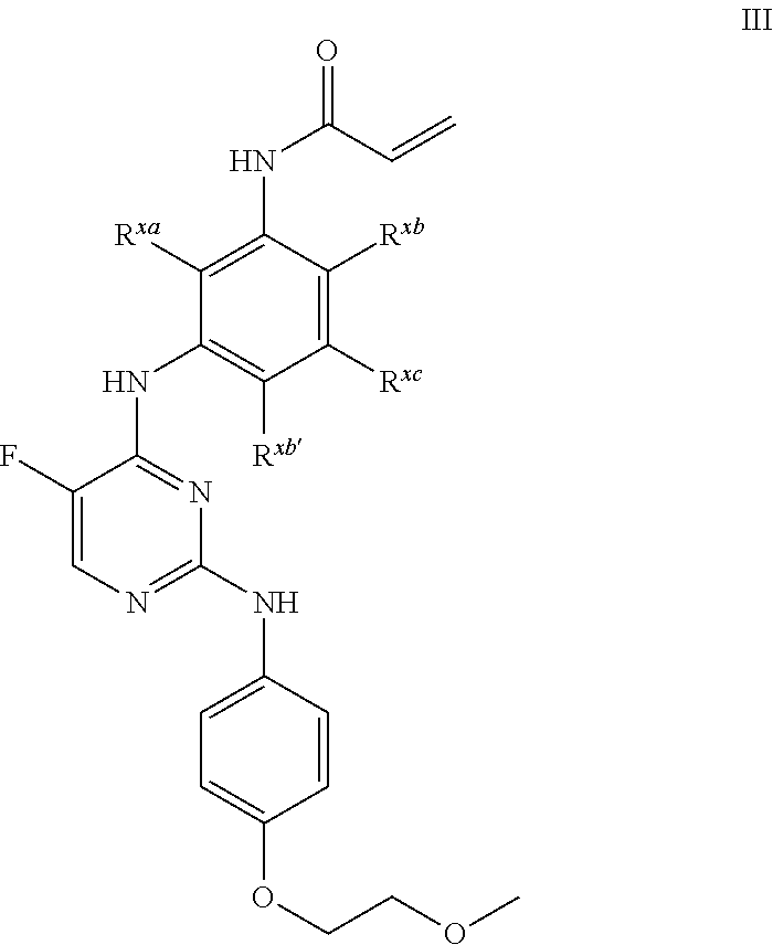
C1(F)=CN=C(NC2=CC=C(OCCOC)C=C2)N=C1NC1=C([Rxb])C([Rxc])=C([Rxb])C(NC(=O)C=C)=C1[Rxa]
